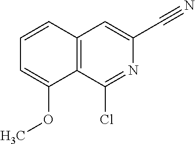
C1=CC2=C(C(OC)=C1)C(Cl)=NC(C#N)=C2
